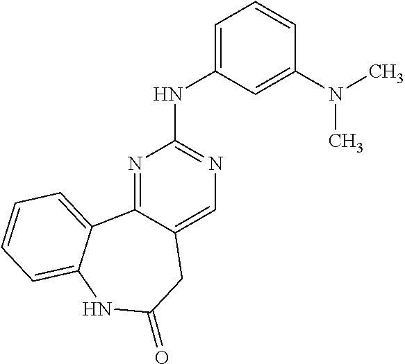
N1=C2C(=CN=C1NC1=CC=CC(N(C)C)=C1)CC(=O)NC1=CC=CC=C21
